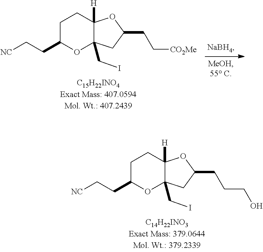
C1C(CC[NC])OC2(CI)C([H])(C1)OC(CC[CO2Me])C2.C1C(CC[NC])OC2(CI)C([H])(C1)OC(CCCO)C2
